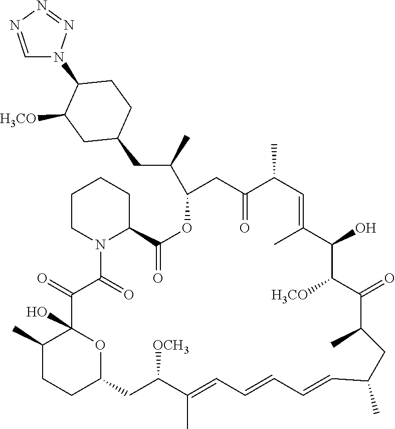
C1=NN=NN1C1C([H3CO])CC(CC(C)C2OC(=O)C3CCCCN3C(=O)C(=O)C3(O)C(C)CCC(O3)CC([OCH3])C(C)=CC=CC=CC(C)CC(C)C(=O)C([H3CO])C(O)C(C)=CC(C)C(=O)C2)CC1
